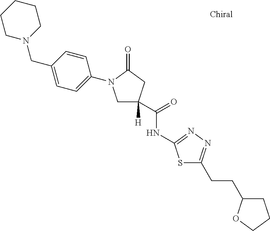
C1N(CC2=CC=C(N3CC([H])(C(NC4=NN=C(CCC5CCCO5)S4)=O)CC3=O)C=C2)CCCC1
